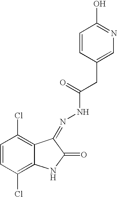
C1=CC(Cl)=C2C(=C1Cl)C(=NNC(=O)CC1=CN=C(O)C=C1)C(=O)N2
